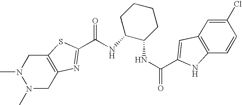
C(NC1C(NC(=O)C2=CC3=C(C=CC(Cl)=C3)N2)CCCC1)(=O)C1=NC2=C(CN(C)N(C)C2)S1
